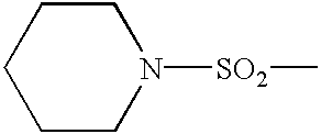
C1CCN([SO2]C)CC1
